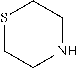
S1CCNCC1
